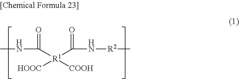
CNC([R1](C(N[R2]C)=O)([COOH])[HOOC])=O
